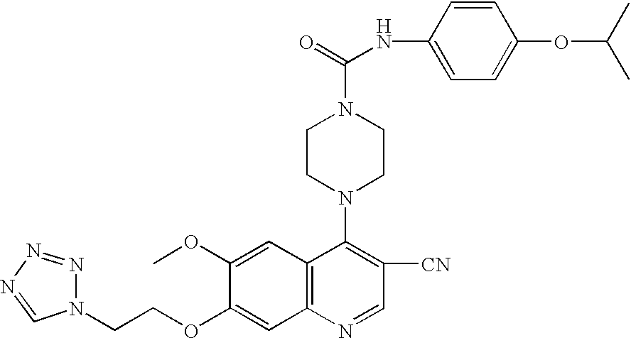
C(COC1=CC2=C(C=C1OC)C(N1CCN(C(=O)NC3=CC=C(OC(C)C)C=C3)CC1)=C([CN])C=N2)N1N=NN=C1
